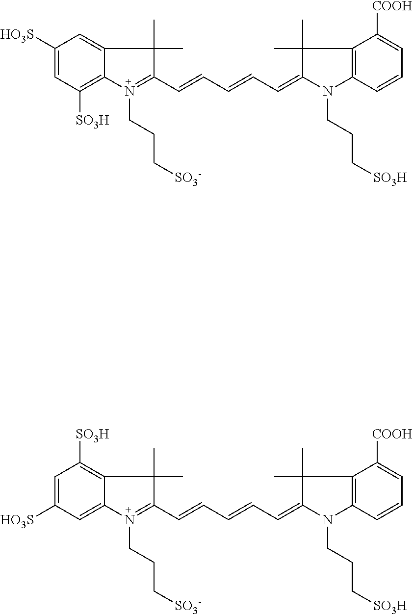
C1([HO3S])=CC([SO3H])=C2C(=C1)C(C)(C)C(C=CC=CC=C1C(C)(C)C3=C(N1CCC[SO3H])C=CC=C3[COOH])=N2CCC[SO3-].C1=C([HO3S])C=C2C(=C1[SO3H])C(C)(C)C(C=CC=CC=C1C(C)(C)C3=C(N1CCC[SO3H])C=CC=C3[COOH])=N2CCC[SO3-]
